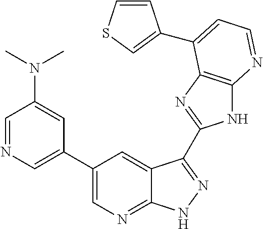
C1=NC=C(C2=CN=C3C(=C2)C(C2=NC4=C(N2)N=CC=C4C2=CSC=C2)=NN3)C=C1N(C)C
